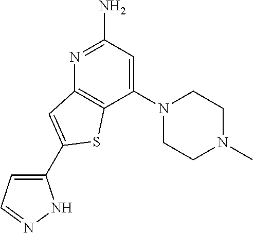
C1(N2CCN(C)CC2)=CC(N)=NC2=C1SC(C1=CC=NN1)=C2
